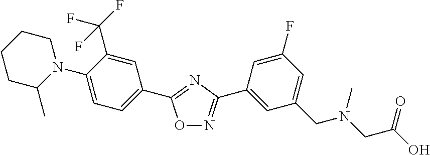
C1C(C)N(C2=CC=C(C3=NC(C4=CC(CN(CC(O)=O)C)=CC(F)=C4)=NO3)C=C2C(F)(F)F)CCC1
